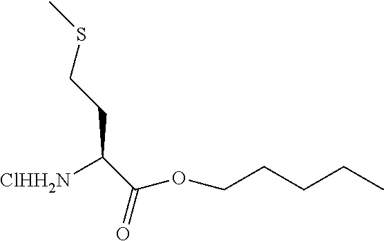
CCCCCOC(C(CCSC)[ClHH2N])=O
